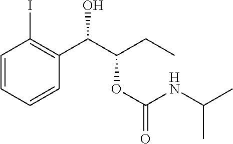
C1=CC=CC(C(C(CC)OC(=O)NC(C)C)O)=C1I
